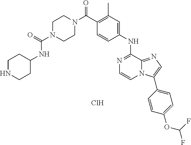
C(C1=C(C)C=C(NC2=NC=CN3C2=NC=C3C2=CC=C(OC(F)F)C=C2)C=C1)(=O)N1CCN(C(=O)NC2CCNCC2)CC1.Cl
